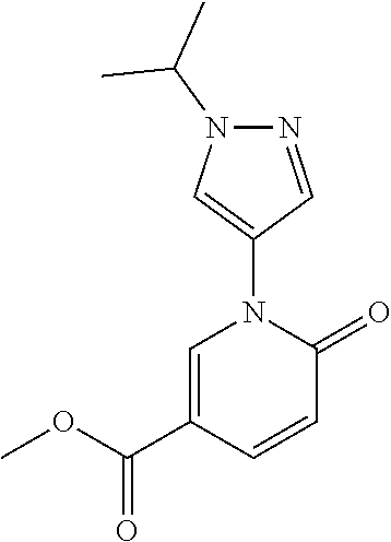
C1=C(C(OC)=O)C=CC(=O)N1C1=CN(C(C)C)N=C1
